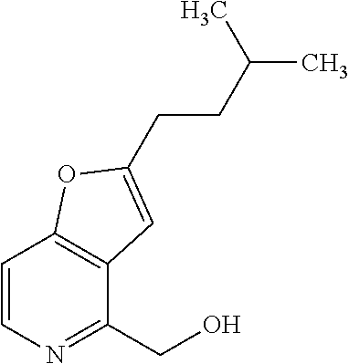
C1=CN=C(CO)C2=C1OC(CCC(C)C)=C2
